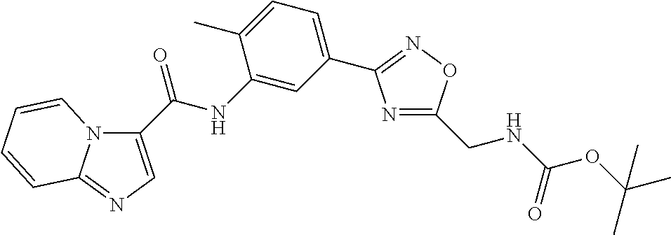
C1(C(=O)NC2=CC(C3=NOC(CNC(OC(C)(C)C)=O)=N3)=CC=C2C)=CN=C2N1C=CC=C2
